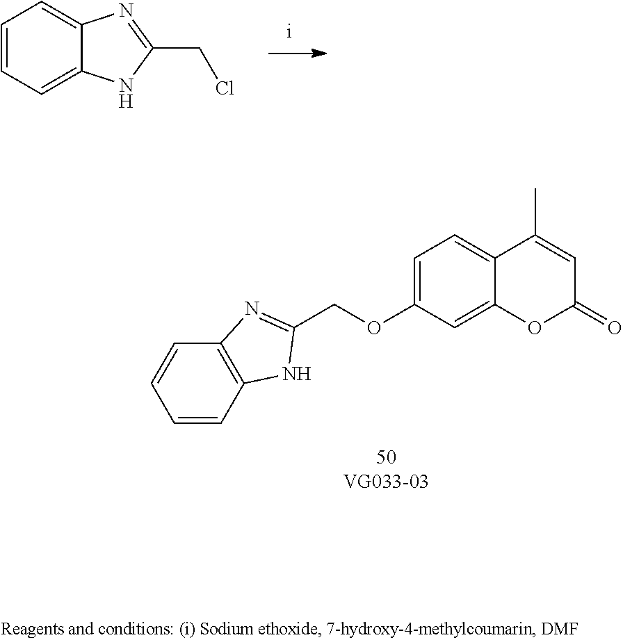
C1=C(OCC2=NC3=C(N2)C=CC=C3)C=C2C(=C1)C(C)=CC(=O)O2.C12=CC=CC=C1NC(CCl)=N2
